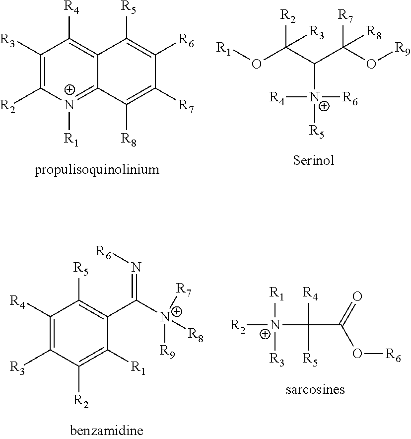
C1([R3])=C([R2])[N+]([R1])=C2C([R8])=C([R7])C([R6])=C([R5])C2=C1[R4].[R1]OC(C(C(O[R9])([R7])[R8])[N+]([R5])([R6])[R4])([R2])[R3].[N+]([R9])(C(=N[R6])C1=C([R5])C([R4])=C([R3])C([R2])=C1[R1])([R7])[R8].[R1][N+]([R3])(C(C(O[R6])=O)([R4])[R5])[R2]
